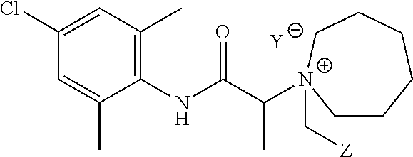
[Y].C1=C(C)C(NC(C([N+]2(C[Z])CCCCCC2)C)=O)=C(C)C=C1Cl
